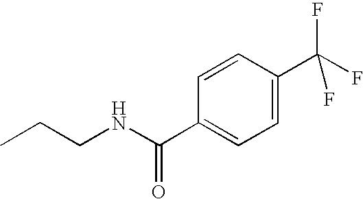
C1(C(NCCC)=O)=CC=C(C(F)(F)F)C=C1
